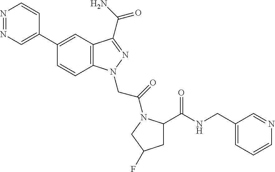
N1=NC=C(C2=CC3=C(C=C2)N(CC(=O)N2C(C(=O)NCC4=CC=CN=C4)CC(F)C2)N=C3C(N)=O)C=C1
